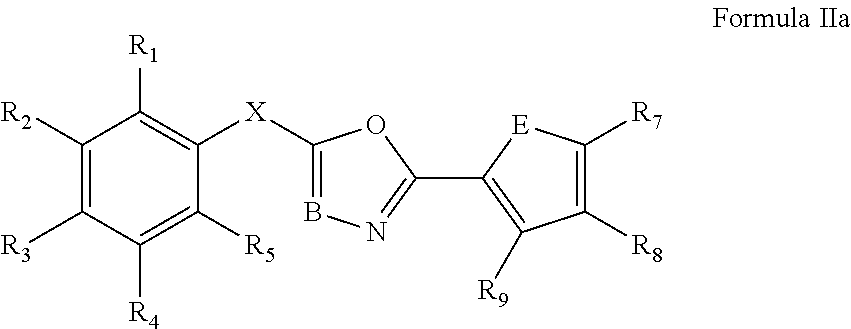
[X](C1=C([R1])C([R2])=C([R3])C([R4])=C1[R5])C1=BN=C(C2=C([R9])C([R8])=C([R7])[E]2)O1
